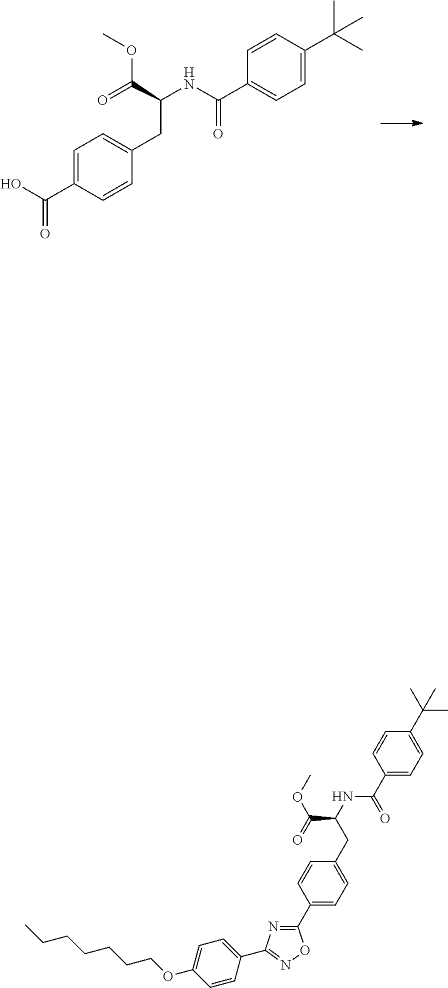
C1=C(C(O)=O)C=CC(CC(NC(C2=CC=C(C(C)(C)C)C=C2)=O)C(=O)OC)=C1.C1(C2=CC=C(CC(C(OC)=O)NC(=O)C3=CC=C(C(C)(C)C)C=C3)C=C2)=NC(C2=CC=C(OCCCCCCC)C=C2)=NO1
